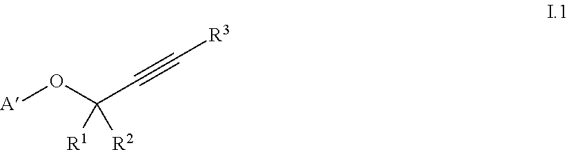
[A]OC(C#C[R3])([R1])[R2]
